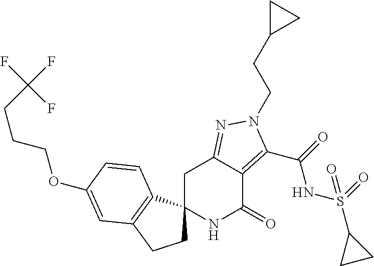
C1C2(C3=C(C1)C=C(OCCCC(F)(F)F)C=C3)NC(=O)C1=C(C(=O)NS(C3CC3)(=O)=O)N(CCC3CC3)N=C1C2
